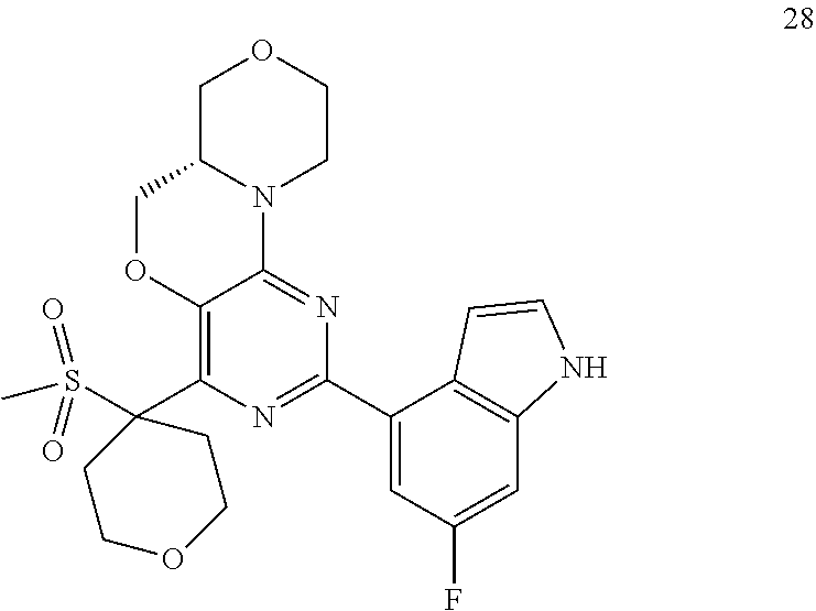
C1C2N(CCO1)C1=NC(C3=CC(F)=CC4=C3C=CN4)=NC(C3(S(C)(=O)=O)CCOCC3)=C1OC2
